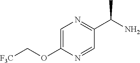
C1=C(OC[F3C])N=CC(C(N)C)=N1
